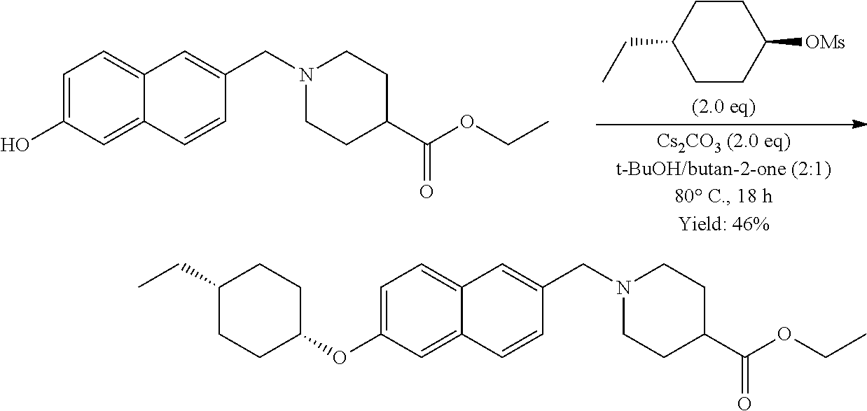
C1CC(CC)CCC1[OMs].C1=C(O)C=C2C(=C1)C=C(CN1CCC(C(OCC)=O)CC1)C=C2.C1=C(OC2CCC(CC)CC2)C=C2C(=C1)C=C(CN1CCC(C(OCC)=O)CC1)C=C2
